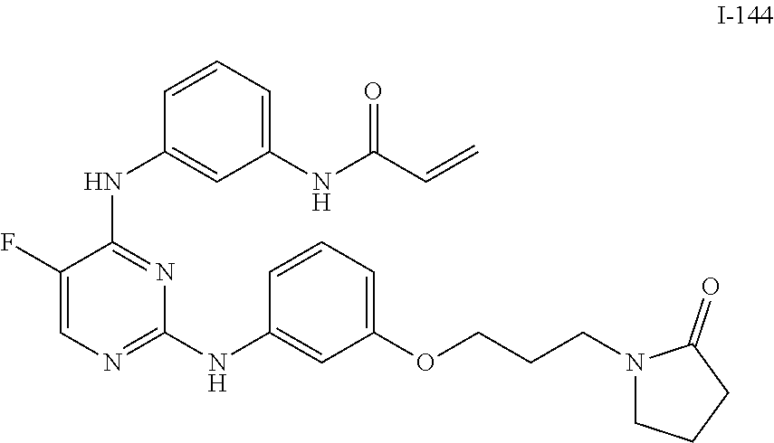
C1(F)=CN=C(NC2=CC(OCCCN3CCCC3=O)=CC=C2)N=C1NC1=CC(NC(C=C)=O)=CC=C1
